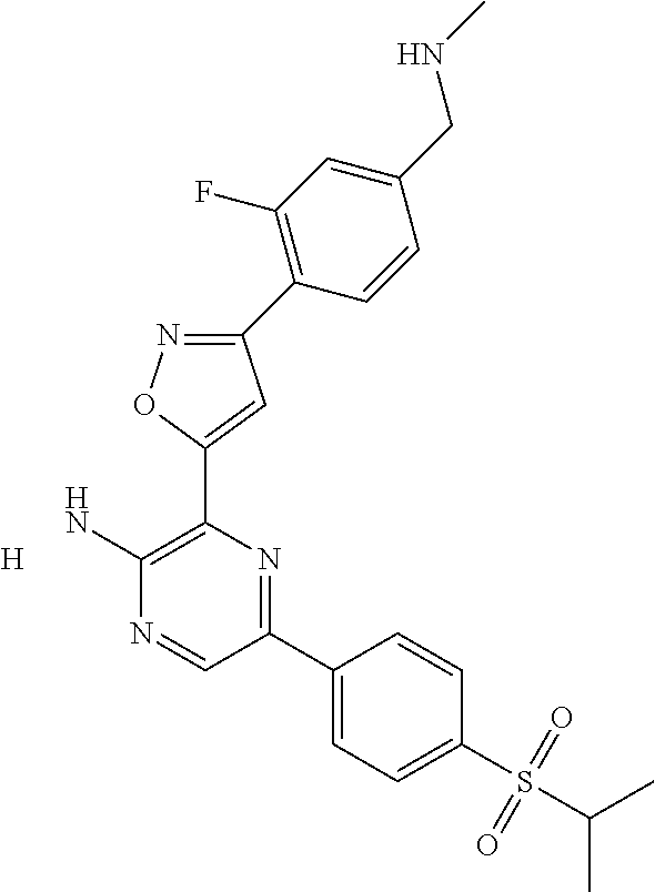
C1(C2=C(F)C=C(CNC)C=C2)=NOC(C2=C(N)N=CC(C3=CC=C(S(C(C)C)(=O)=O)C=C3)=N2)=C1.[H]
